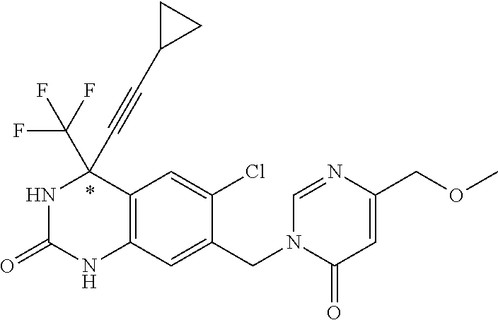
N1C(=O)NC2=C(C1(C#CC1CC1)C(F)(F)F)C=C(Cl)C(CN1C(=O)C=C(COC)N=C1)=C2
